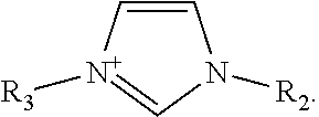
C1=CN([R2])C=[N+]1[R3]
